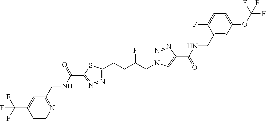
C1(C(NCC2=NC=CC(C(F)(F)F)=C2)=O)=N=N=C(CCC(CN2N=NC(C(=O)NCC3=CC(OC(F)(F)F)=CC=C3F)=C2)F)S1
